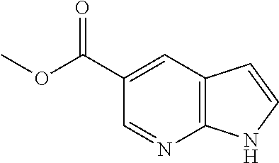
C12=C(C=C(C(OC)=O)C=N1)C=CN2
